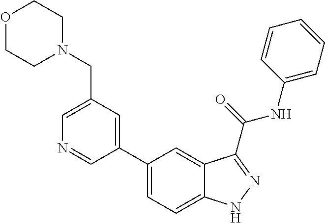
C1(CN2CCOCC2)=CN=CC(C2=CC=C3C(=C2)C(C(NC2=CC=CC=C2)=O)=NN3)=C1
